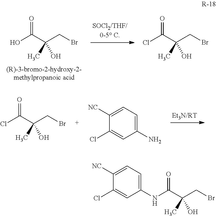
OC(C(CBr)(C)O)=O.ClC(C(CBr)(C)O)=O.ClC(C(CBr)(C)O)=O.C1([NC])=CC=C(N)C=C1Cl.C1(Cl)=CC(NC(C(CBr)(C)O)=O)=CC=C1[NC]
